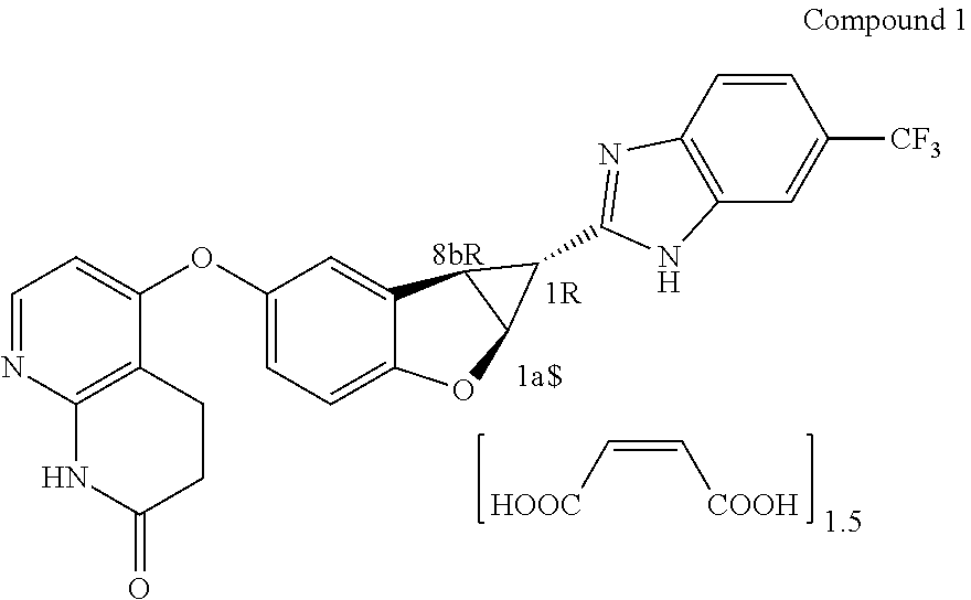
[HOOC]C=C[COOH].C1(OC2=CC=C3C(=C2)C2C(O3)C2C2=NC3=C(N2)C=C([CF3])C=C3)=CC=NC2=C1CCC(=O)N2
